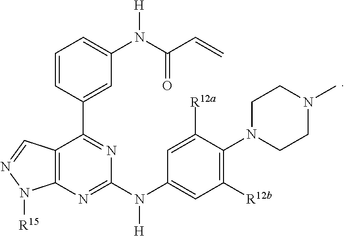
C1([R12b])=C(N2CCN(C)CC2)C([R12a])=CC(N(C2=NC3=C(C(C4=CC(N([H])C(C=C)=O)=CC=C4)=N2)C=NN3[R15])[H])=C1
